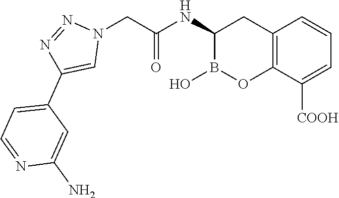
C12=C(C([COOH])=CC=C1)OB(O)C(NC(=O)CN1N=NC(C3=CC=NC(N)=C3)=C1)C2
